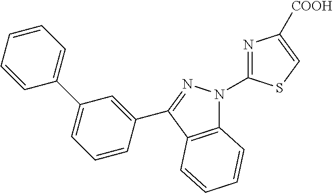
C12=C(C(C3=CC(C4=CC=CC=C4)=CC=C3)=NN1C1=NC([COOH])=CS1)C=CC=C2
